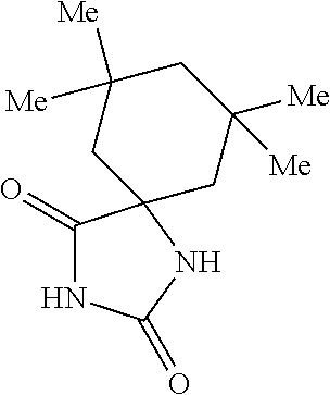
C1(=O)NC(=O)NC12CC([Me])([Me])CC([Me])([Me])C2
